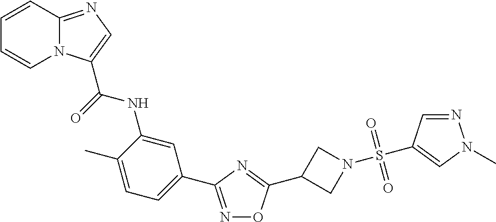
C1=CC2=NC=C(C(=O)NC3=CC(C4=NOC(C5CN(S(=O)(=O)C6=CN(C)N=C6)C5)=N4)=CC=C3C)N2C=C1
